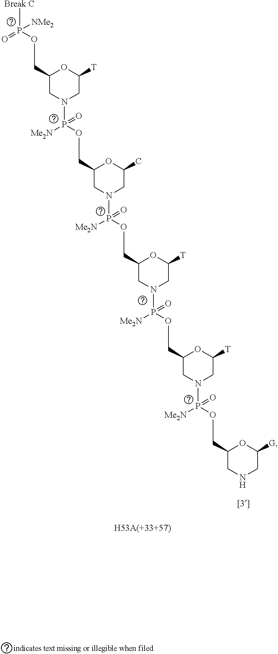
[Break C]P(OCC1CN(P(OCC2CN(P(OCC3CN(P(OCC4CN(P(OCC5CNCC([G])O5)([Me2N])=O)CC([T])O4)([Me2N])=O)CC([T])O3)([Me2N])=O)CC(C)O2)([Me2N])=O)CC([T])O1)(=O)[NMe2]
